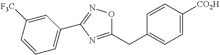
C1=CC([CO2H])=CC=C1CC1=NC(C2=CC=CC([F3C])=C2)=NO1
